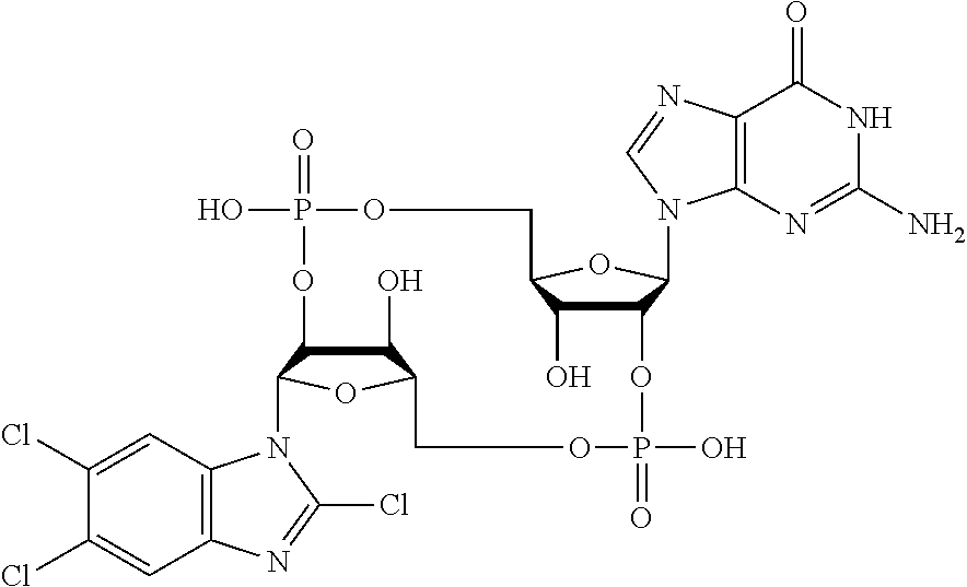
C1(O)C2C(N3C4=C(C=C(Cl)C(Cl)=C4)N=C3Cl)OC1COP(=O)(O)OC1C(O)C(OC1N1C3=C(C(=O)NC(N)=N3)N=C1)COP(=O)(O)O2
